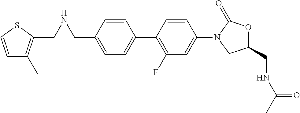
C1=C(CNCC2=C(C)C=CS2)C=CC(C2=C(F)C=C(N3CC(CNC(C)=O)OC3=O)C=C2)=C1
